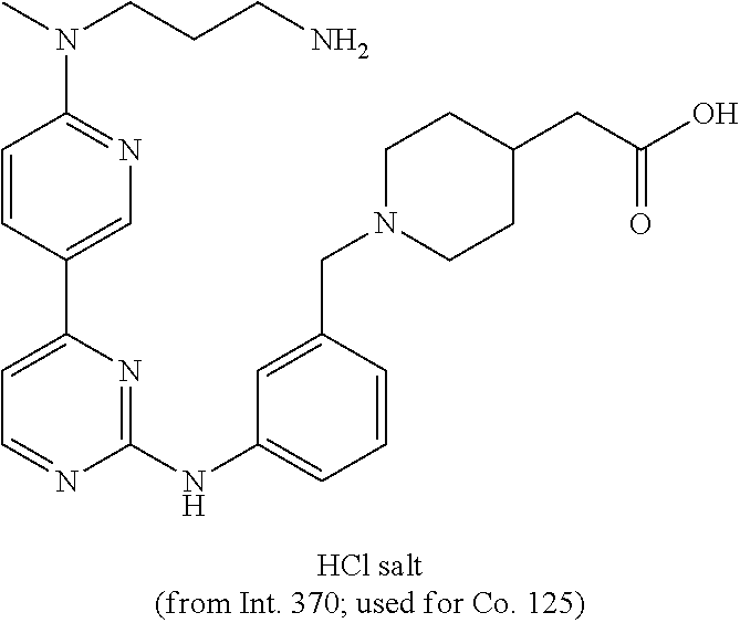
C1(NC2=CC=CC(CN3CCC(CC(O)=O)CC3)=C2)=NC(C2=CN=C(N(CCCN)C)C=C2)=CC=N1
